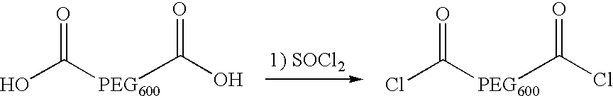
OC([PEG600])=O.CC(O)=O.ClC([PEG600])=O.CC(Cl)=O
